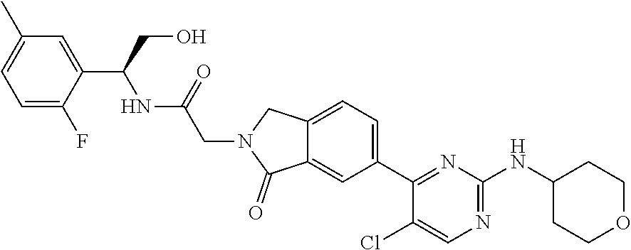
C1=C(C)C=C(C(CO)NC(CN2C(=O)C3=CC(C4=NC(NC5CCOCC5)=NC=C4Cl)=CC=C3C2)=O)C(F)=C1
